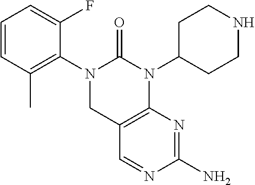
C1=CC(C)=C(N2CC3=C(N(C4CCNCC4)C2=O)N=C(N)N=C3)C(F)=C1
